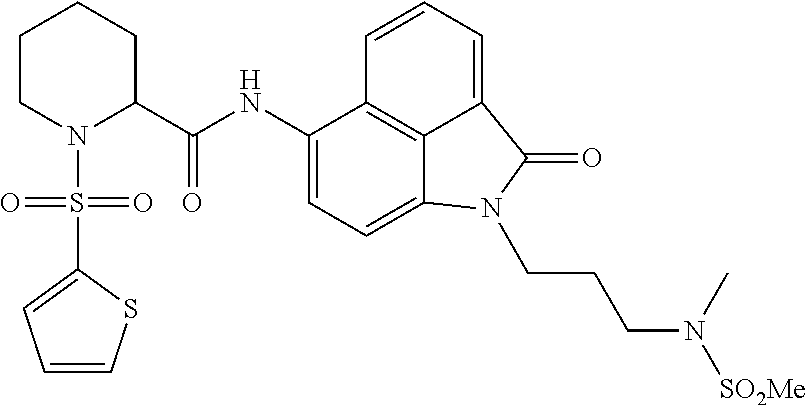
C1(NC(C2CCCCN2S(C2=CC=CS2)(=O)=O)=O)=CC=C2C3=C1C=CC=C3C(=O)N2CCCN([SO2Me])C
